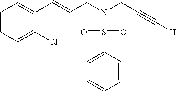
C1=CC=C(Cl)C(C=CCN(S(=O)(=O)C2=CC=C(C)C=C2)CC#C[H])=C1
